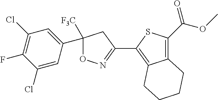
C12=C(C(=O)OC)SC(C3=NOC([F3C])(C4=CC(Cl)=C(F)C(Cl)=C4)C3)=C1CCCC2
